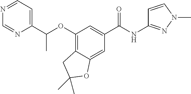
C(C1=CC=NC=N1)(OC1=C2C(=CC(C(=O)NC3=NN(C)C=C3)=C1)OC(C)(C)C2)C
